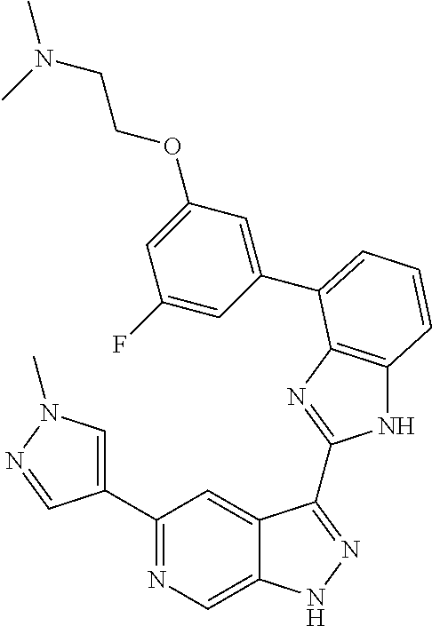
C1(C2=NC=C3C(=C2)C(C2=NC4=C(N2)C=CC=C4C2=CC(OCCN(C)C)=CC(F)=C2)=NN3)=CN(C)N=C1
